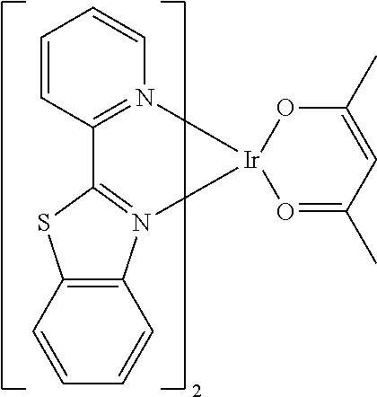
C12=C(SC3=N1[Ir]1(N4=C3C=CC=C4)O=C(C)C=C(C)O1)C=CC=C2
